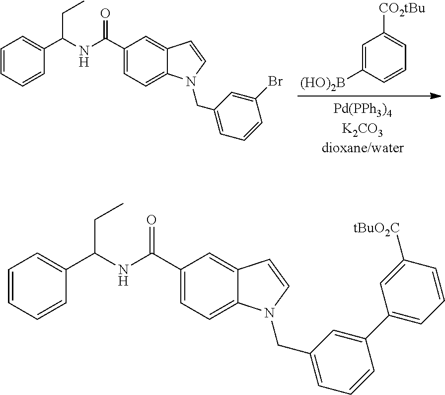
C1(C(NC(C2=CC=CC=C2)CC)=O)=CC=C2C(=C1)C=CN2CC1=CC=CC(C2=CC=CC([tBuO2C])=C2)=C1.C1=C([(HO)2B])C=CC=C1[CO2tBu].C1(C(NC(CC)C2=CC=CC=C2)=O)=CC=C2C(=C1)C=CN2CC1=CC=CC(Br)=C1
